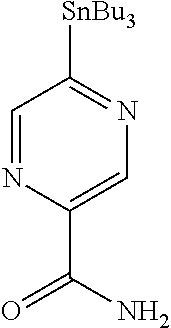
C1=NC(C(=O)N)=CN=C1[SnBu3]
